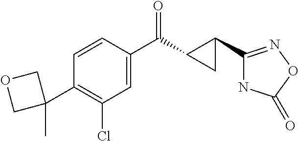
C1=CC(C(C2C(C3=NOC(=O)N3)C2)=O)=CC(Cl)=C1C1(C)COC1
